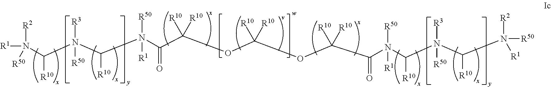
[R2]N([R1])([R50])C(N(C(N(C(C([R10])([R10])OC([R10])([R10])OC([R10])([R10])C(=O)N([R50])([R1])C(N(C(N([R2])([R1])[R50])[R10])([R3])[R50])[R10])=O)([R50])[R1])[R10])([R3])[R50])[R10]
